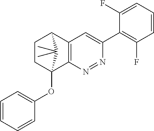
C1CC2(OC3=CC=CC=C3)C3=C(C1C2(C)C)C=C(C1=C(F)C=CC=C1F)N=N3
